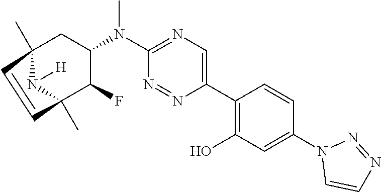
C12(C)N([H])C(C)(C(F)C(N(C3=NC=C(C4=C(O)C=C(N5C=CN=N5)C=C4)N=N3)C)C1)C=C2
